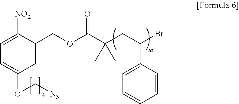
C1=C([NO2])C(COC(=O)C(CC(Br)C2=CC=CC=C2)(C)C)=CC(OC[N3])=C1
